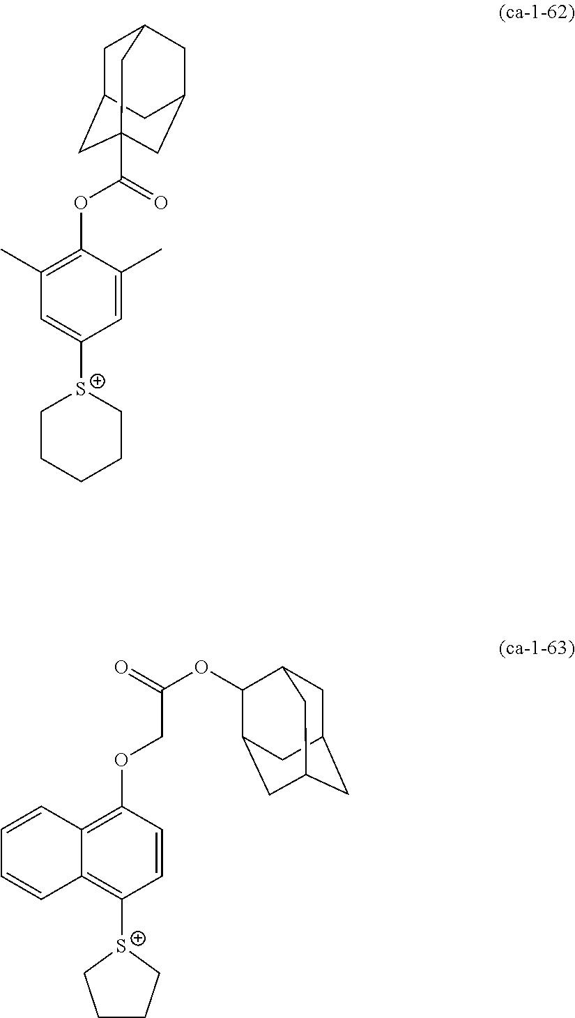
C1(C)=C(OC(=O)C23CC4CC(CC(C2)C4)C3)C(C)=CC([S+]2CCCCC2)=C1.C12=C(OCC(=O)OC3C4CC5CC(CC3C5)C4)C=CC([S+]3CCCC3)=C1C=CC=C2
